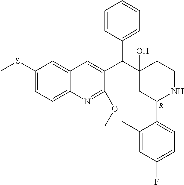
C1(SC)=CC=C2C(=C1)C=C(C(C1(O)CC(C3=CC=C(F)C=C3C)NCC1)C1=CC=CC=C1)C(OC)=N2.[R]
